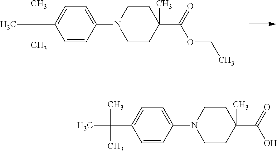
C1=CC(N2CCC(C(=O)OCC)(C)CC2)=CC=C1C(C)(C)C.C1=CC(N2CCC(C(=O)O)(C)CC2)=CC=C1C(C)(C)C
